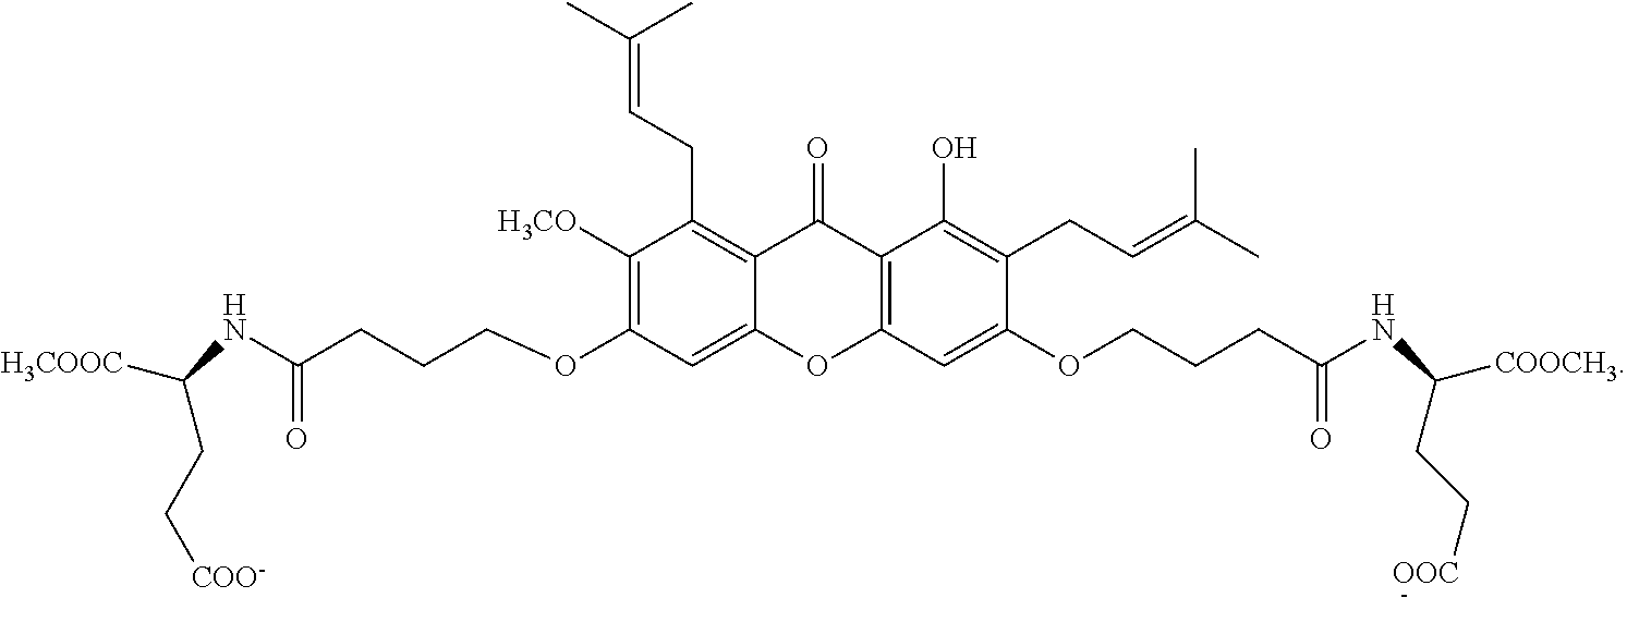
C1([H3CO])=C(OCCCC(NC(CC[COO-])[H3COOC])=O)C=C2C(=C1CC=C(C)C)C(=O)C1=C(O2)C=C(OCCCC(NC(CC[OOC])[COOCH3])=O)C(CC=C(C)C)=C1O
